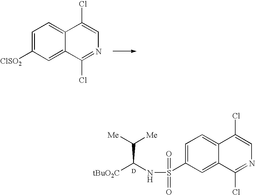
C1=C([ClSO2])C=C2C(=C1)C(Cl)=CN=C2Cl.N(C(C([Me])[Me])[tBuO2C])S(C1=CC=C2C(=C1)C(Cl)=NC=C2Cl)(=O)=O.[D]
